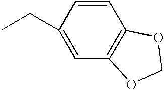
CCC1=CC2=C(C=C1)OCO2
